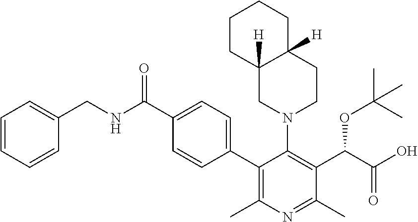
C1=CC=CC(CNC(C2=CC=C(C3=C(C)N=C(C)C(C(C(O)=O)OC(C)(C)C)=C3N3CC4([H])CCCCC4([H])CC3)C=C2)=O)=C1
